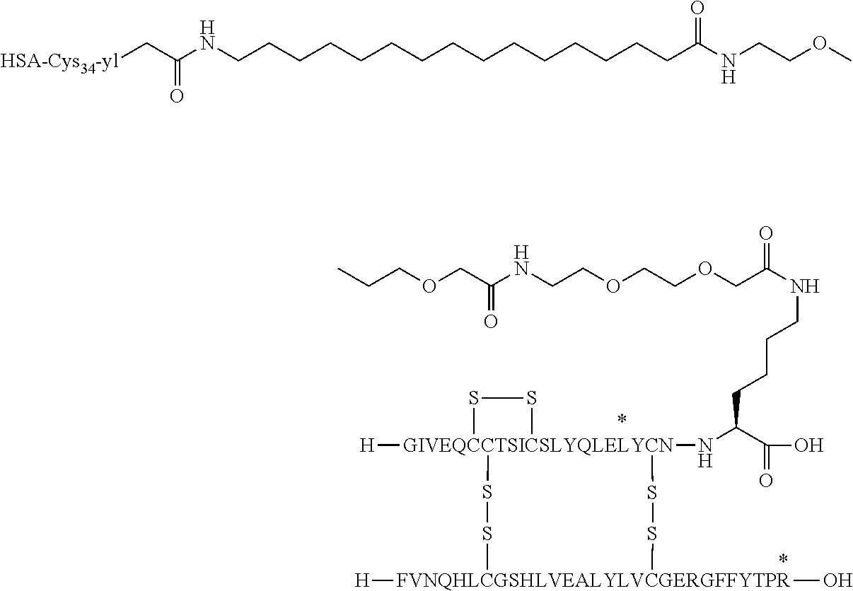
CCCOCC(NCCOCCOCC(NCCCCC(N[GIVEQCCTSICSLYQLELYCN]12([H])(SS1)SS[FVNQHLCGSHLVEALYLVCGERGFFYTPR]([H])(O)SS2)C(=O)O)=O)=O.C(CCCCCCCCCC(NCCOC)=O)CCCCCNC(C[HSA-Cys34-yl])=O
